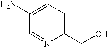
C1(N)=CC=C(CO)N=C1
